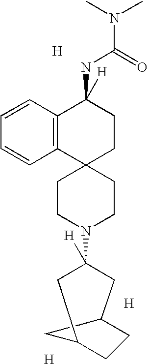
[H].C1CN(C2([H])CC3CCC(C2)C3)CCC12CCC(NC(=O)N(C)C)([H])C1=C2C=CC=C1.[H].[H]
